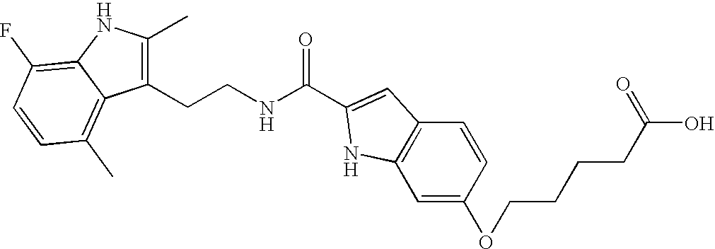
C1(CCNC(=O)C2=CC3=C(C=C(OCCCCC(O)=O)C=C3)N2)=C(C)NC2=C(F)C=CC(C)=C12
